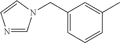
N1=CN(CC2=CC=CC(C)=C2)C=C1
